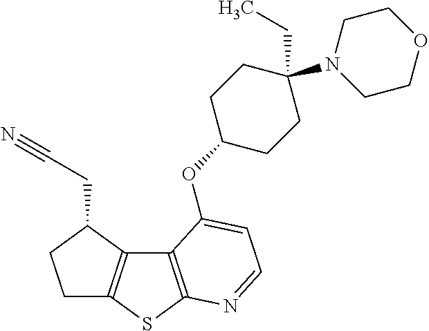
C1C2=C(C(CC#N)C1)C1=C(S2)N=CC=C1OC1CCC(N2CCOCC2)(CC)CC1
